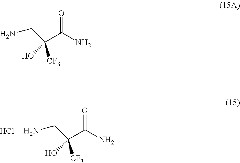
O=C(N)C(CN)([CF3])O.Cl.O=C(N)C(CN)([CF3])O
